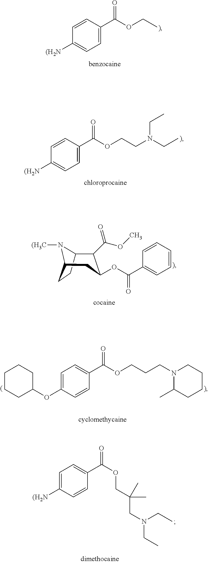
C1=CC(C(OCC)=O)=CC=C1[(H2N].C1=CC(C(OCCN(CC)CC)=O)=CC=C1[(H2N].C12C(C(OC)=O)C(OC(C3=CC=CC=C3)=O)CC(N1[(H3C])CC2.C1CCC(OC2=CC=C(C(OCCCN3C(C)CCCC3)=O)C=C2)CC1.C1=C([(H2N])C=CC(C(OCC(CN(CC)CC)(C)C)=O)=C1
